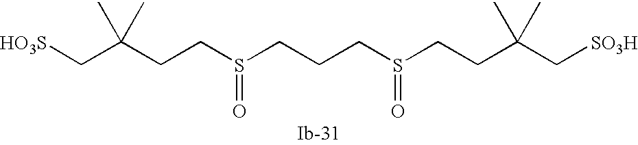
C(C(CCS(CCCS(CCC(C[SO3H])(C)C)=O)=O)(C)C)[HO3S]
